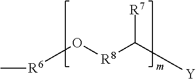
O([R6]C)[R8]C([Y])[R7]
